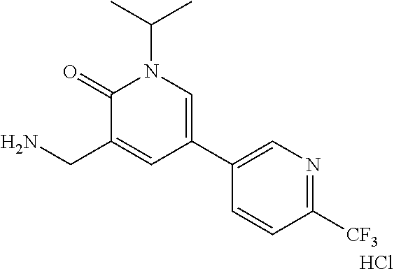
C1(=O)C(CN)=CC(C2=CN=C([CF3])C=C2)=CN1C(C)C.Cl
